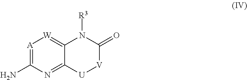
NC1=[A][W]=C2C(=N1)[U][V]C(=O)N2[R3]
